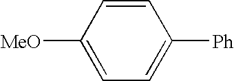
C1([MeO])=CC=C([Ph])C=C1
